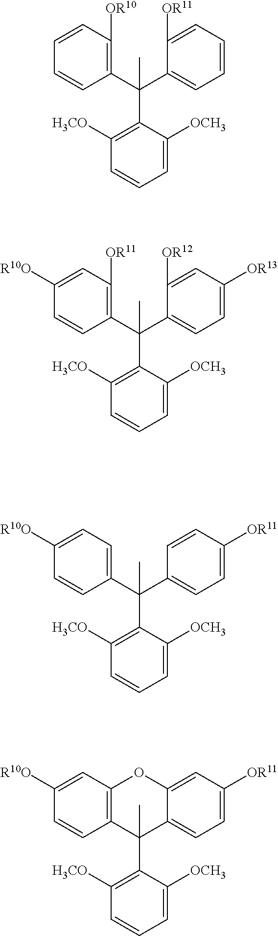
C1(C(C2=CC=CC=C2[OR11])(C2=C([H3CO])C=CC=C2[OCH3])C)=C([OR10])C=CC=C1.C1(C(C2=CC=C([OR13])C=C2[OR12])(C2=C([H3CO])C=CC=C2[OCH3])C)=C([OR11])C=C([R10O])C=C1.C1(C(C2=CC=C([OR11])C=C2)(C2=C([H3CO])C=CC=C2[OCH3])C)=CC=C([R10O])C=C1.C12=C(C=C([R10O])C=C1)OC1=CC([OR11])=CC=C1C2(C1=C([H3CO])C=CC=C1[OCH3])C
